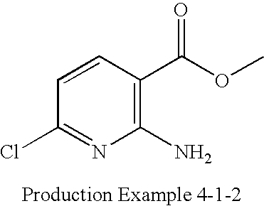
C1(Cl)=NC(N)=C(C(OC)=O)C=C1
